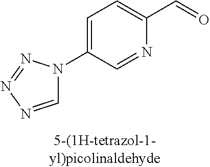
C1=C(N2C=NN=N2)C=NC(C=O)=C1
